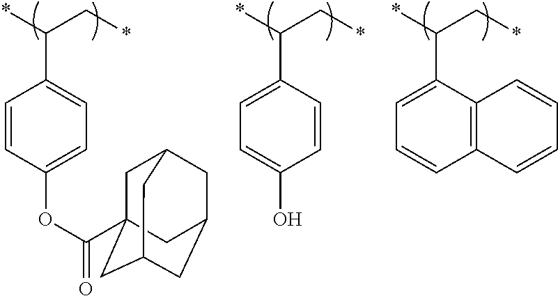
C1=CC(OC(=O)C23CC4CC(CC(C2)C4)C3)=CC=C1C(*)C*.C1=C(C(*)C*)C=CC(O)=C1.C1=C(C(*)C*)C2=C(C=C1)C=CC=C2
